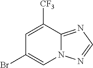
C1([CF3])=CC(Br)=CN2C1=NC=N2
